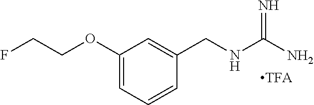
C1(OCCF)=CC=CC(CNC(=N)N)=C1
